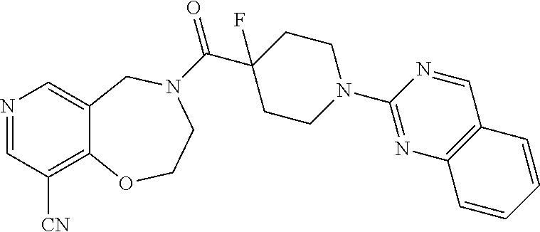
N1=CC([CN])=C2C(=C1)CN(C(=O)C1(F)CCN(C3=NC4=C(C=N3)C=CC=C4)CC1)CCO2
